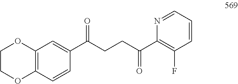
C12=C(C=CC(C(CCC(C3=C(F)C=CC=N3)=O)=O)=C1)OCCO2
